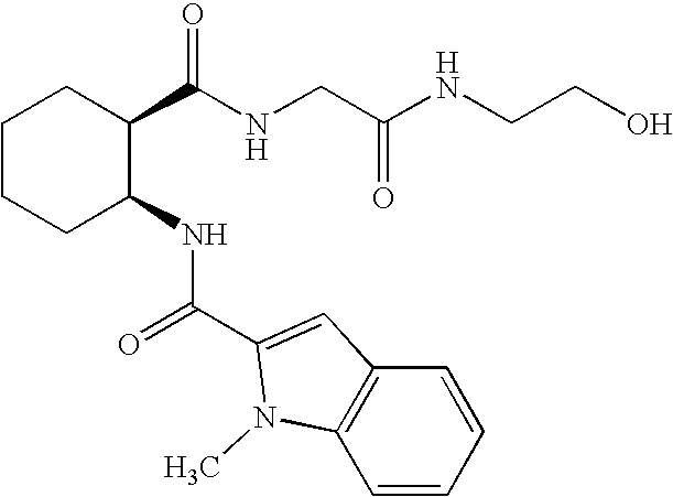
C1CCC(NC(=O)C2=CC3=C(C=CC=C3)N2C)C(C(NCC(NCCO)=O)=O)C1
